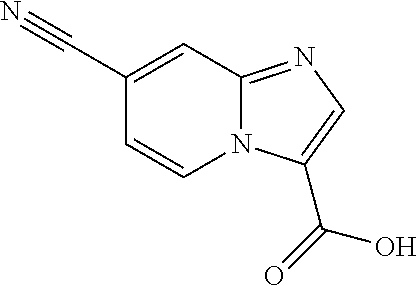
C1=CN2C(=NC=C2C(=O)O)C=C1C#N
